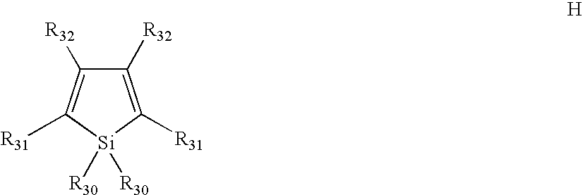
C1([R32])=C([R31])[Si]([R30])([R30])C([R31])=C1[R32]
